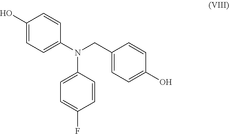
C1=C(N(CC2=CC=C(O)C=C2)C2=CC=C(F)C=C2)C=CC(O)=C1
